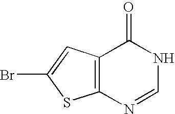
C12=C(C=C(Br)S1)C(=O)NC=N2
